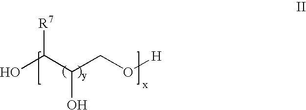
OC(C(CO[H])O)[R7]
